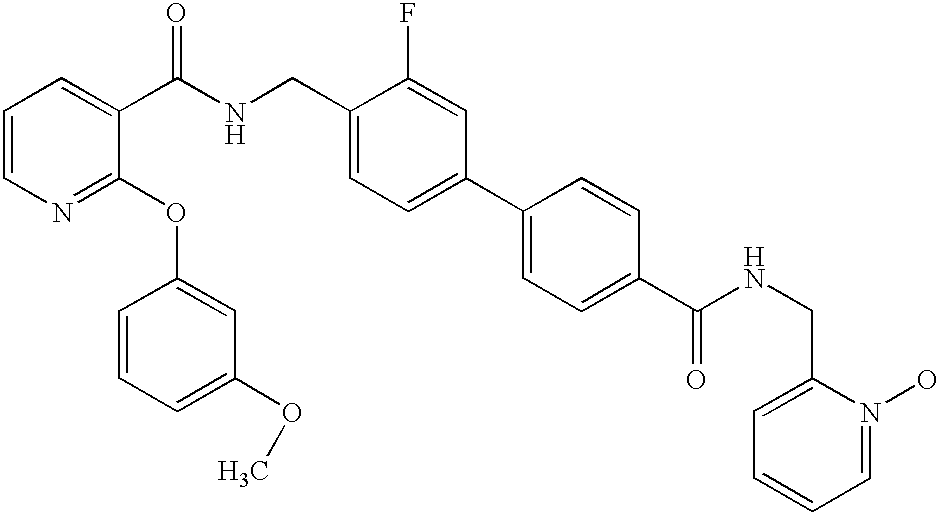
C1=CN=C(OC2=CC(OC)=CC=C2)C(C(NCC2=CC=C(C3=CC=C(C(NCC4=CC=CC=N4O)=O)C=C3)C=C2F)=O)=C1
